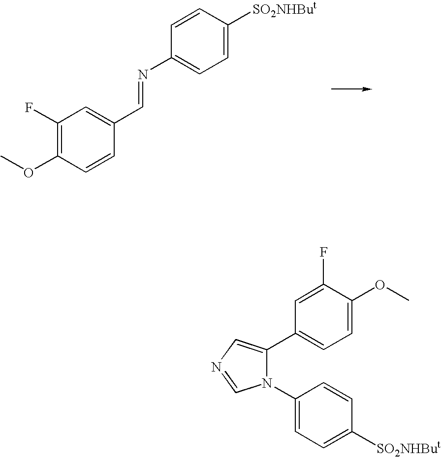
C1(F)=C(OC)C=CC(C=NC2=CC=C([SO2NHBut])C=C2)=C1.C1(C2=CN=CN2C2=CC=C([SO2NHBut])C=C2)=CC=C(OC)C(F)=C1
